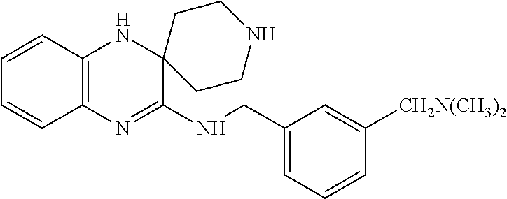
C12=C(N=C(NCC3=CC=CC([CH2N(CH3)2])=C3)C3(N1)CCNCC3)C=CC=C2
